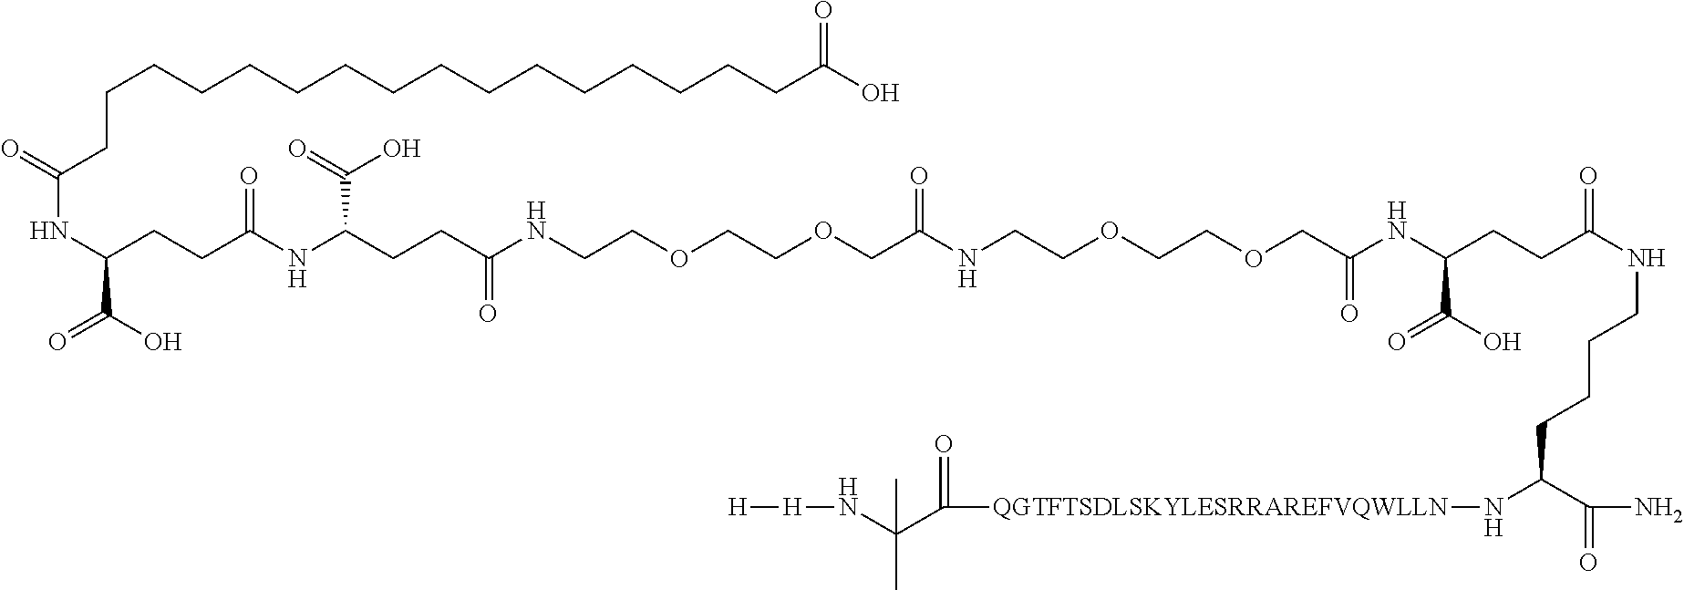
C(C(=O)NC(CCC(NC(CCC(NCCOCCOCC(NCCOCCOCC(NC(CCC(NCCCCC(N[QGTFTSDLSKYLESRRAREFVQWLLN]C(=O)C(N[H][H])(C)C)C(=O)N)=O)C(O)=O)=O)=O)=O)C(=O)O)=O)C(O)=O)CCCCCCCCCCCCCCCC(O)=O
